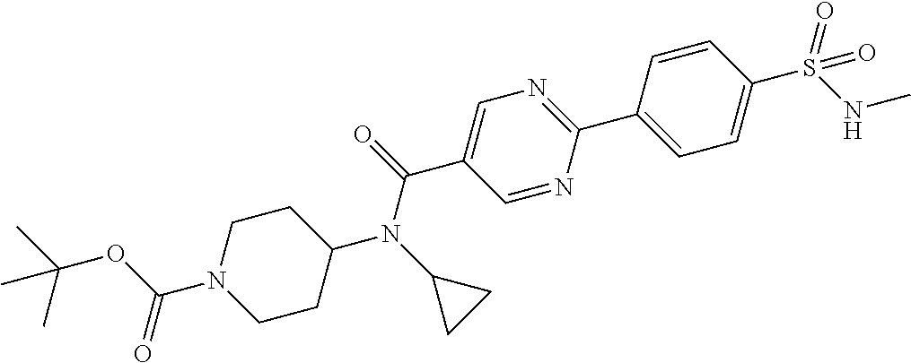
CC(OC(N1CCC(N(C2CC2)C(=O)C2=CN=C(C3=CC=C(S(NC)(=O)=O)C=C3)N=C2)CC1)=O)(C)C
